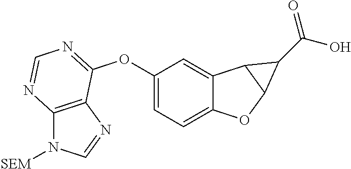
C12=CC=C(OC3=NC=NC4=C3N=CN4[SEM])C=C1C1C(O2)C1C(=O)O
